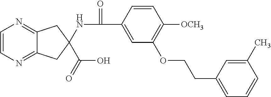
C1=CN=C2C(=N1)CC(NC(C1=CC(OCCC3=CC=CC(C)=C3)=C([OCH3])C=C1)=O)(C(O)=O)C2
